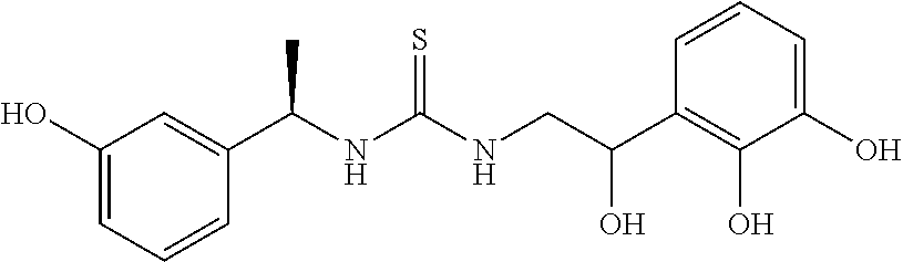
C1(C(NC(NCC(C2=C(O)C(O)=CC=C2)O)=S)C)=CC(O)=CC=C1
